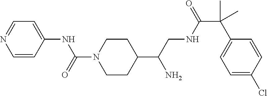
C1(C(CNC(C(C2=CC=C(Cl)C=C2)(C)C)=O)N)CCN(C(=O)NC2=CC=NC=C2)CC1
